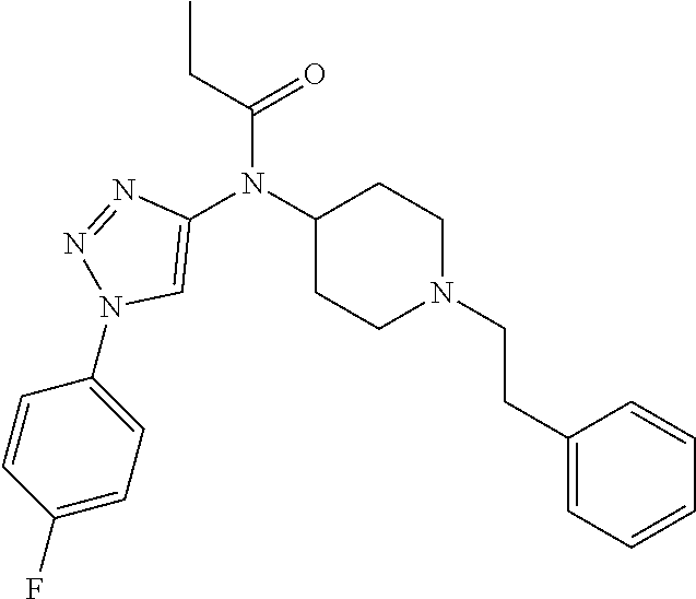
C1(N(C2=CN(C3=CC=C(F)C=C3)N=N2)C(CC)=O)CCN(CCC2=CC=CC=C2)CC1
